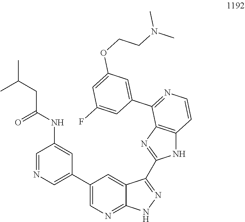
C1(C2=CN=CC(NC(CC(C)C)=O)=C2)=CN=C2C(=C1)C(C1=NC3=C(N1)C=CN=C3C1=CC(OCCN(C)C)=CC(F)=C1)=NN2
